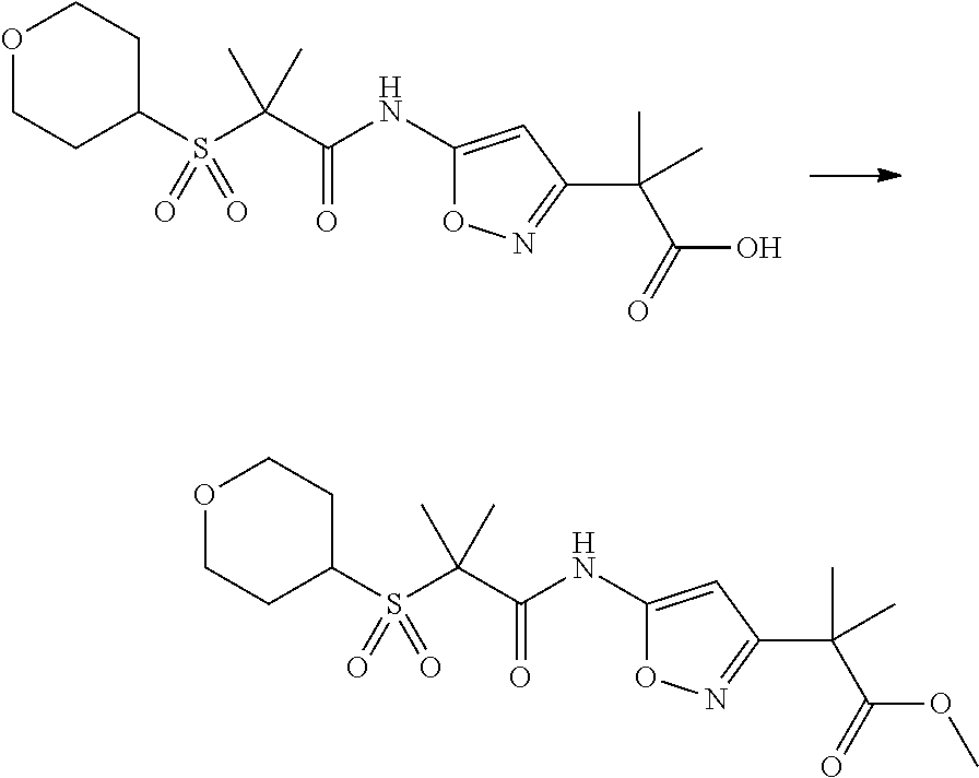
O1CCC(S(C(C(NC2=CC(C(C)(C(=O)O)C)=NO2)=O)(C)C)(=O)=O)CC1.O1CCC(S(C(C(NC2=CC(C(C)(C(=O)OC)C)=NO2)=O)(C)C)(=O)=O)CC1
